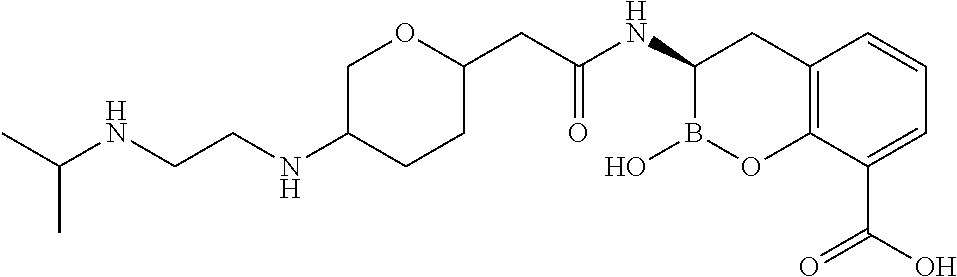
C1C(NCCNC(C)C)CCC(CC(NC2B(O)OC3=C(C2)C=CC=C3C(O)=O)=O)O1
